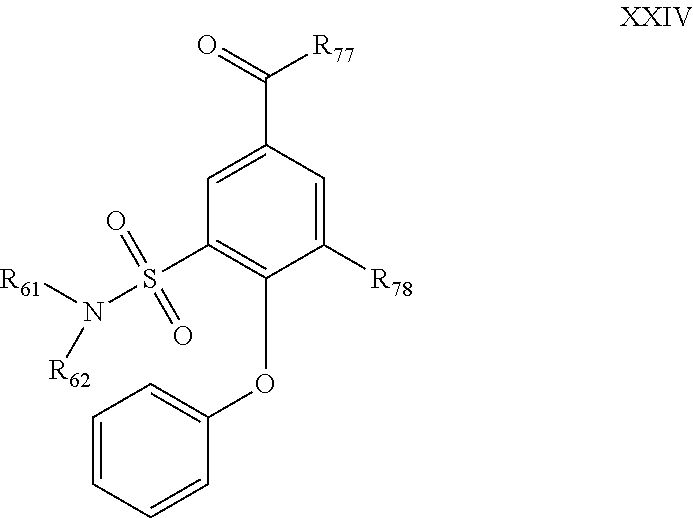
C1([R78])=CC(C(=O)[R77])=CC(S(N([R61])[R62])(=O)=O)=C1OC1=CC=CC=C1
